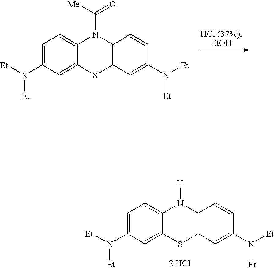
C1=C(N([Et])[Et])C=C2C(=C1)N(C([Me])=O)C1C(S2)C=C(N([Et])[Et])C=C1.C1=C(N([Et])[Et])C=C2C(=C1)N([H])C1C(S2)C=C(N([Et])[Et])C=C1.[2 HCl]
